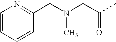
C(N(CC(C)=O)C)C1=NC=CC=C1
